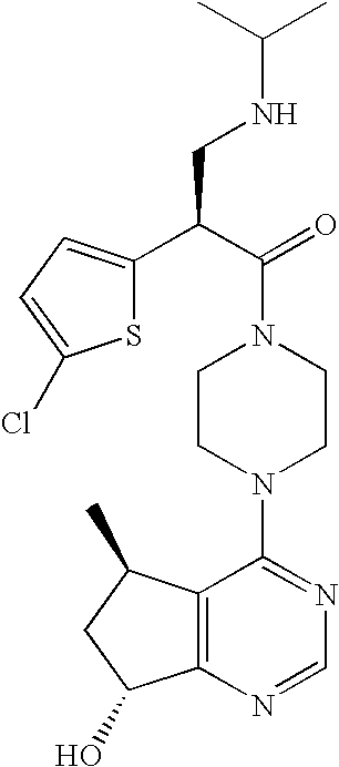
C12=C(N=CN=C1N1CCN(C(=O)C(C3=CC=C(Cl)S3)CNC(C)C)CC1)C(O)CC2C
